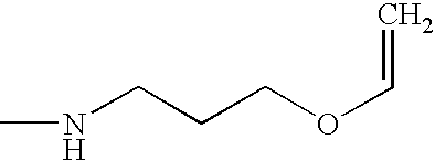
N(CCCOC=C)C
